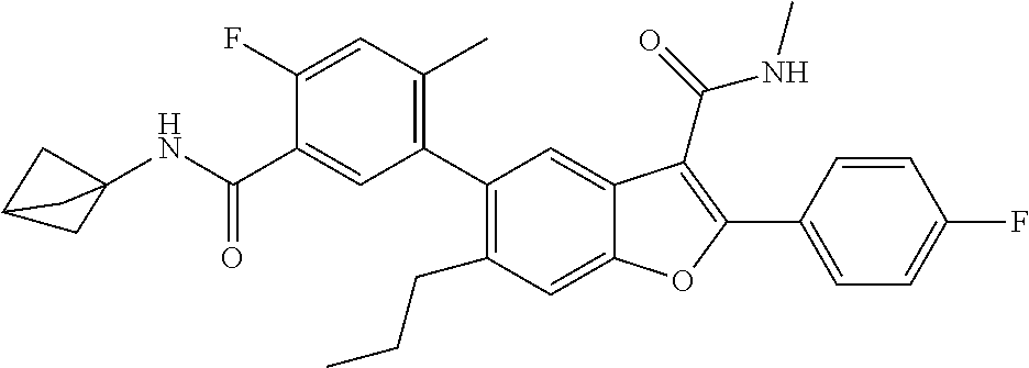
C1=C(C2=C(C(=O)NC)C3=CC(C4=C(C)C=C(F)C(C(NC56CC(C5)C6)=O)=C4)=C(CCC)C=C3O2)C=CC(F)=C1
